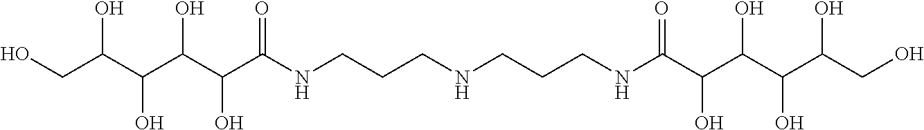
C(C(C(C(C(C(NCCCNCCCNC(C(C(C(C(CO)O)O)O)O)=O)=O)O)O)O)O)O
